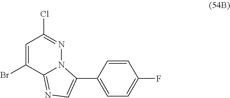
BrC1=CC(Cl)=NN2C1=NC=C2C1=CC=C(F)C=C1
